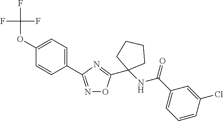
FC(F)(F)OC1=CC=C(C2=NOC(C3(NC(C4=CC=CC(Cl)=C4)=O)CCCC3)=N2)C=C1
